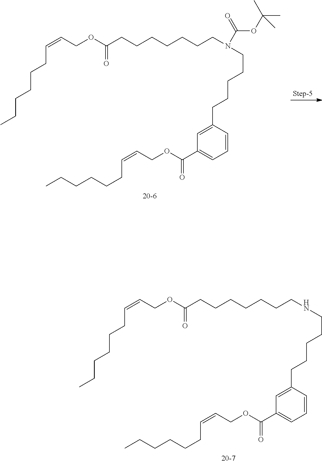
C(OC(CCCCCCCN(CCCCCC1=CC(C(OCC=CCCCCCC)=O)=CC=C1)C(OC(C)(C)C)=O)=O)C=CCCCCCC.C(OC(CCCCCCCNCCCCCC1=CC(C(OCC=CCCCCCC)=O)=CC=C1)=O)C=CCCCCCC
